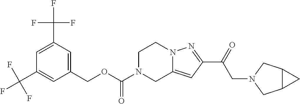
C1=C(C(F)(F)F)C=C(COC(N2CC3=CC(C(=O)CN4CC5C(C4)C5)=NN3CC2)=O)C=C1C(F)(F)F
